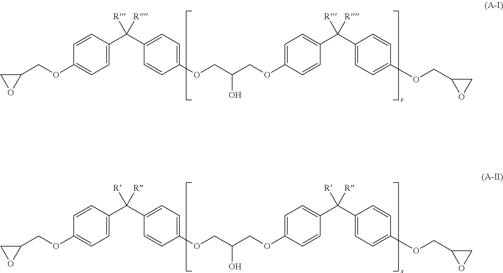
C1(COC2=CC=C(C(C3=CC=C(OCC(O)COC4=CC=C(C(C5=CC=C(OCC6OC6)C=C5)([R])[R])C=C4)C=C3)([R])[R])C=C2)CO1.C1(COC2=CC=C(C(C3=CC=C(OCC(O)COC4=CC=C(C(C5=CC=C(OCC6OC6)C=C5)([R])[R])C=C4)C=C3)([R])[R])C=C2)CO1
